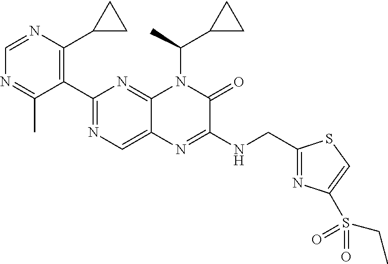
C1=NC(C2CC2)=C(C2=NC=C3C(=N2)N(C(C2CC2)C)C(=O)C(NCC2=NC(S(=O)(=O)CC)=CS2)=N3)C(C)=N1
